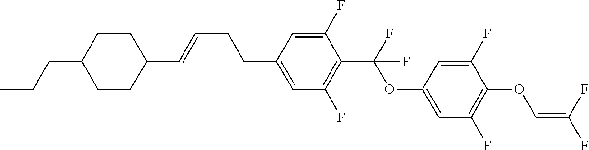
C1CC(C=CCCC2=CC(F)=C(C(F)(OC3=CC(F)=C(OC=C(F)F)C(F)=C3)F)C(F)=C2)CCC1CCC
